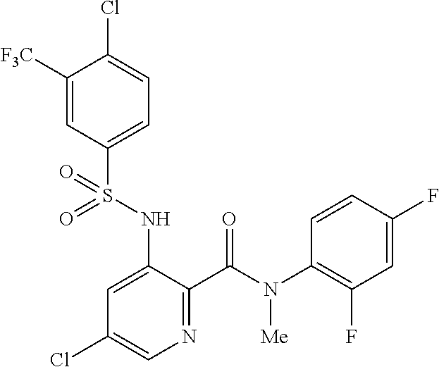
C1([F3C])=CC(S(NC2=CC(Cl)=CN=C2C(N(C2=C(F)C=C(F)C=C2)[Me])=O)(=O)=O)=CC=C1Cl
